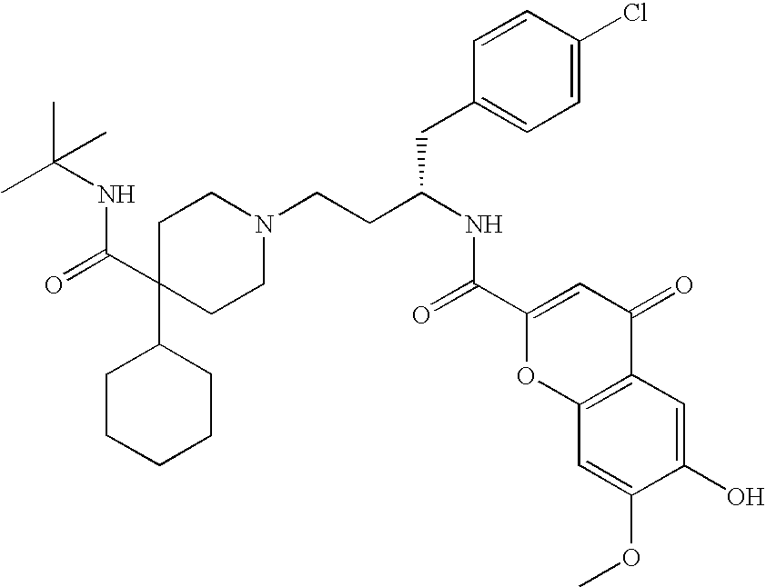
C1C(C(NC(C)(C)C)=O)(C2CCCCC2)CCN(CCC(CC2=CC=C(Cl)C=C2)NC(=O)C2=CC(=O)C3=C(O2)C=C(OC)C(O)=C3)C1
